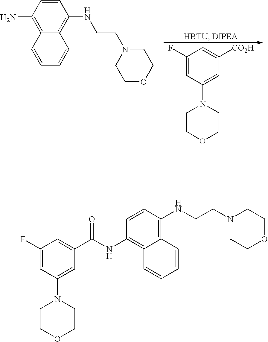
C1(F)=CC(N2CCOCC2)=CC([CO2H])=C1.C1=CC(N)=C2C(=C1NCCN1CCOCC1)C=CC=C2.C1(F)=CC(N2CCOCC2)=CC(C(NC2=C3C(=C(NCCN4CCOCC4)C=C2)C=CC=C3)=O)=C1
